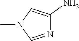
N1=CN(C)C=C1N
